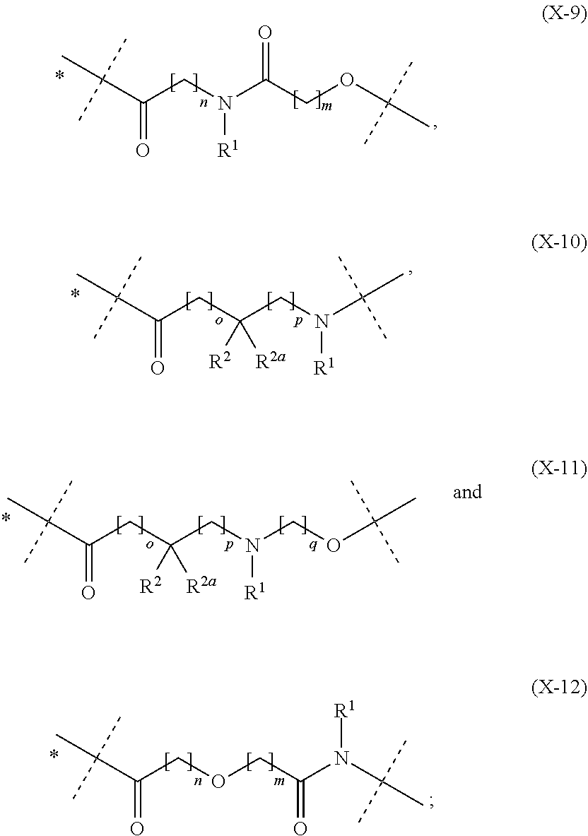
C(=O)(C(C)(C)C)CN(C(COC(C)(C)C)=O)[R1].C(=O)(C(C)(C)C)CC(CN(C(C)(C)C)[R1])([R2])[R2a].C(=O)(C(C)(C)C)CC(CN(COC(C)(C)C)[R1])([R2])[R2a].C(=O)(C(C)(C)C)COCC(N(C(C)(C)C)[R1])=O
